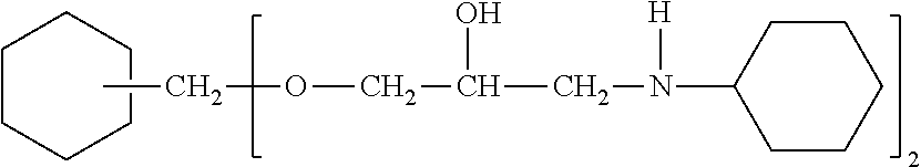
C1CCCCC1.CCOCC(CN(C1CCCCC1)[H])O
